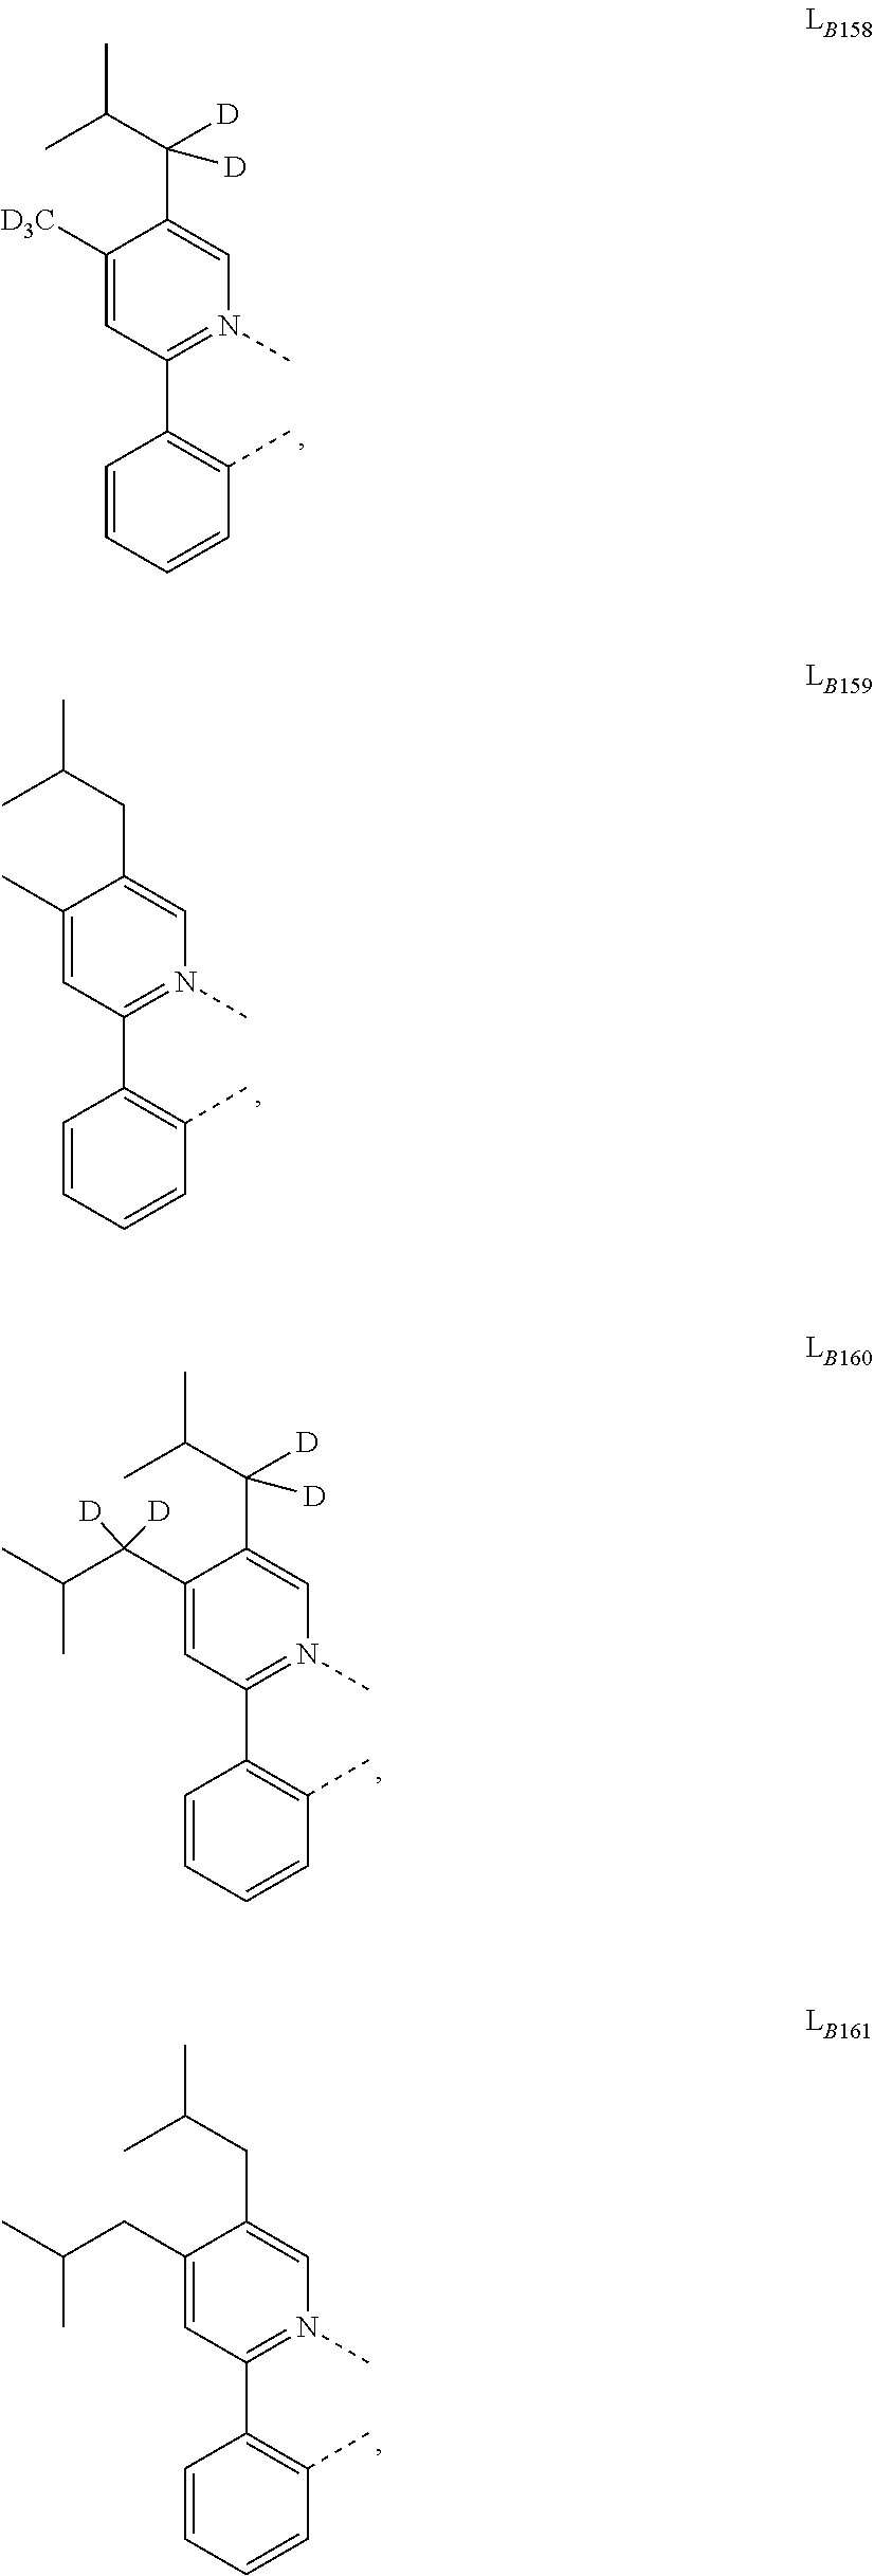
C1(C(C(C)C)([D])[D])=CC(C2=C(C)C=CC=C2)=N(C)C=C1C(C(C)C)([D])[D].C1(CC(C)C)=CC(C2=C(C)C=CC=C2)=N(C)C=C1CC(C)C.C1=CC=CC(C)=C1C1=N(C)C=C(C(C(C)C)([D])[D])C([D3C])=C1.C1=CC=CC(C)=C1C1=N(C)C=C(CC(C)C)C(C)=C1
